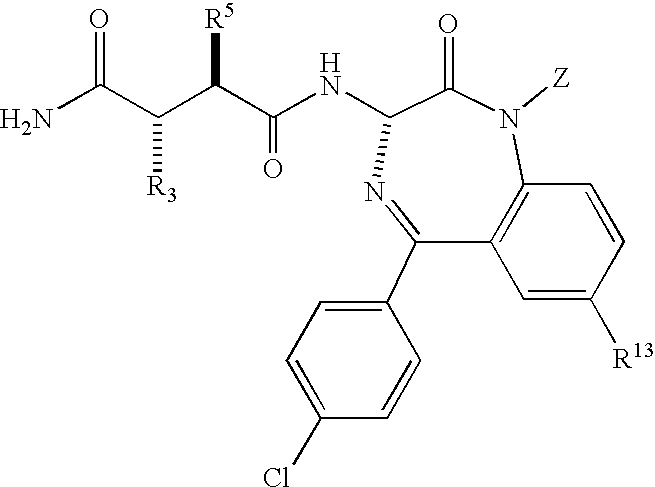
N1([Z])C(=O)C(NC(C([R5])C(C(N)=O)[R3])=O)N=C(C2=CC=C(Cl)C=C2)C2=C1C=CC([R13])=C2
